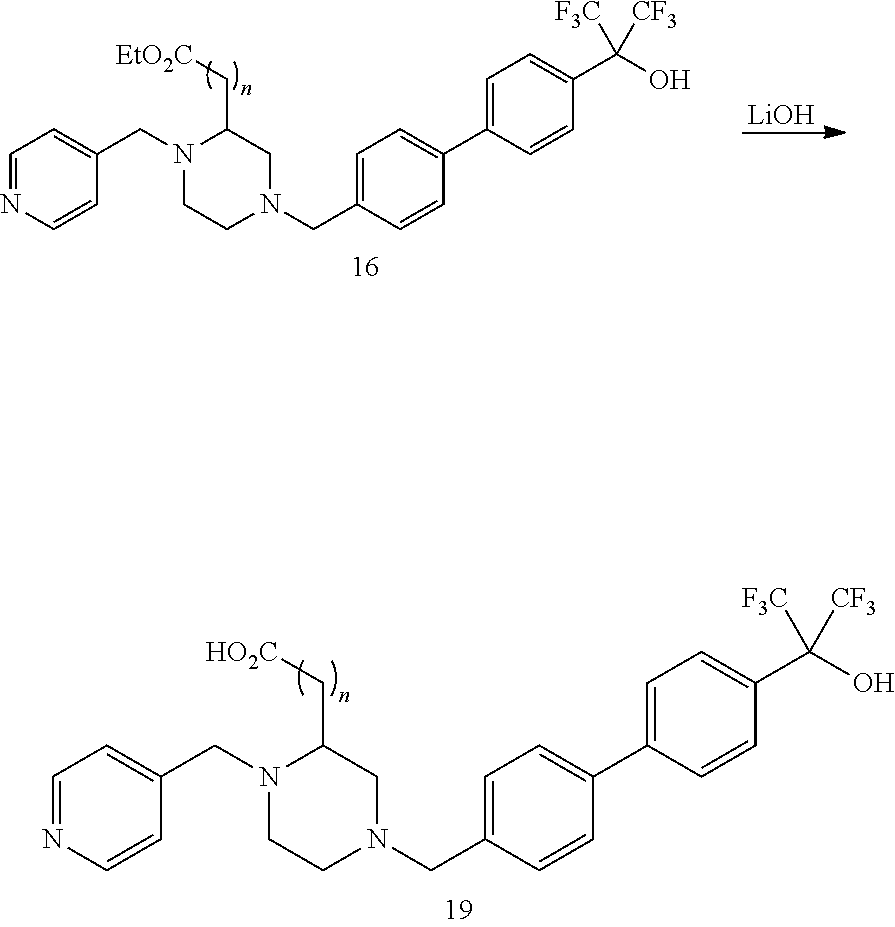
C1=C(CN2CC(C[EtO2C])N(CC3=CC=NC=C3)CC2)C=CC(C2=CC=C(C(O)([CF3])[F3C])C=C2)=C1.[LiOH].C1=C(CN2CC(C[HO2C])N(CC3=CC=NC=C3)CC2)C=CC(C2=CC=C(C(O)([CF3])[F3C])C=C2)=C1
